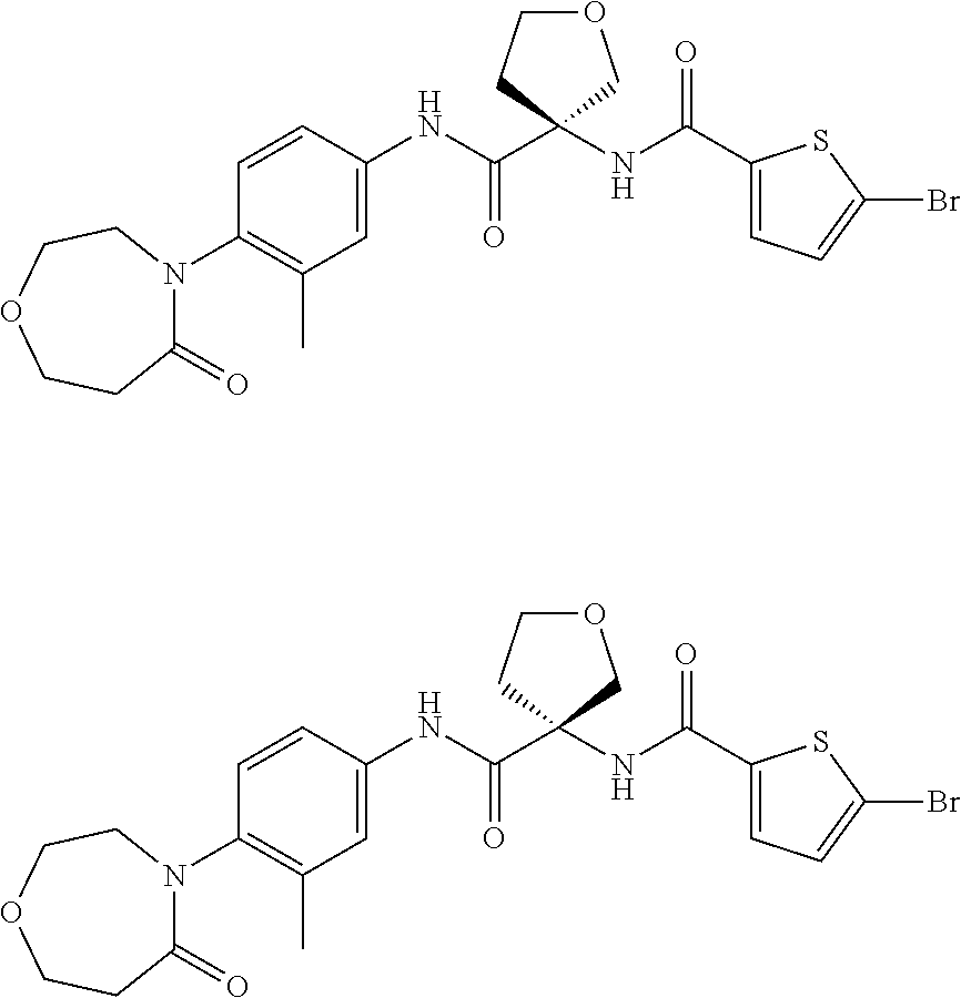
N(C(=O)C1(NC(C2=CC=C(Br)S2)=O)COCC1)C1=CC(C)=C(N2C(=O)CCOCC2)C=C1.N(C(=O)C1(NC(C2=CC=C(Br)S2)=O)COCC1)C1=CC(C)=C(N2C(=O)CCOCC2)C=C1
